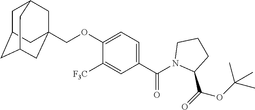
C1C2CC3CC(COC4=CC=C(C(N5C(C(=O)OC(C)(C)C)CCC5)=O)C=C4[F3C])(CC1C3)C2
